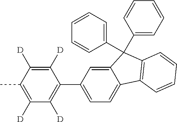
CC1=C([D])C([D])=C(C2=CC=C3C(=C2)C(C2=CC=CC=C2)(C2=CC=CC=C2)C2=C3C=CC=C2)C([D])=C1[D]
